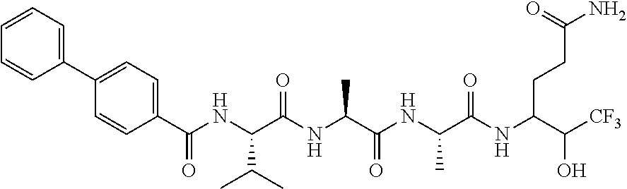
C1=CC(C(NC(C(NC(C(NC(C(NC(C([CF3])O)CCC(N)=O)=O)C)=O)C)=O)C(C)C)=O)=CC=C1C1=CC=CC=C1
